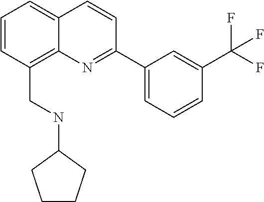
C1=CC(CNC2CCCC2)=C2C(=C1)C=CC(C1=CC=CC(C(F)(F)F)=C1)=N2
